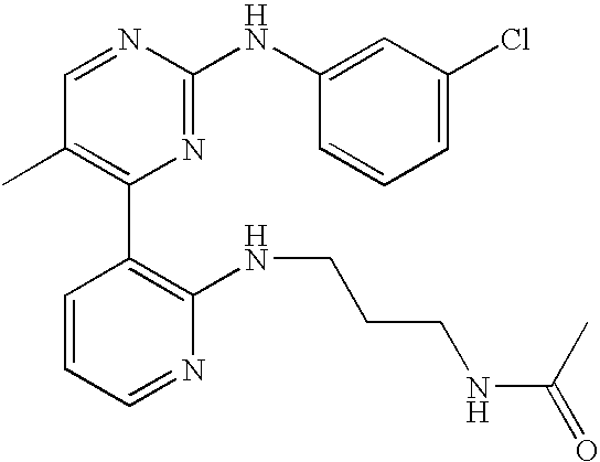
N1=C(NC2=CC(Cl)=CC=C2)N=CC(C)=C1C1=C(NCCCNC(=O)C)N=CC=C1
